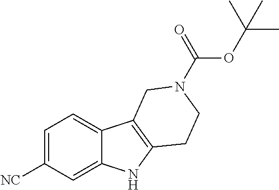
C1=C([NC])C=C2C(=C1)C1=C(N2)CCN(C(OC(C)(C)C)=O)C1
